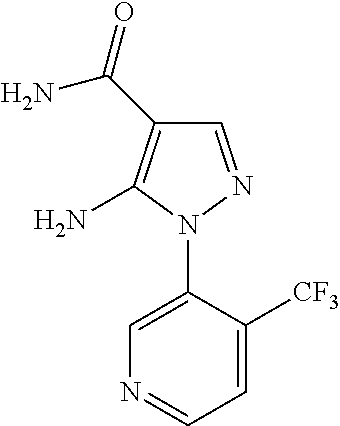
C1=NN(C2=CN=CC=C2[CF3])C(N)=C1C(=O)N
